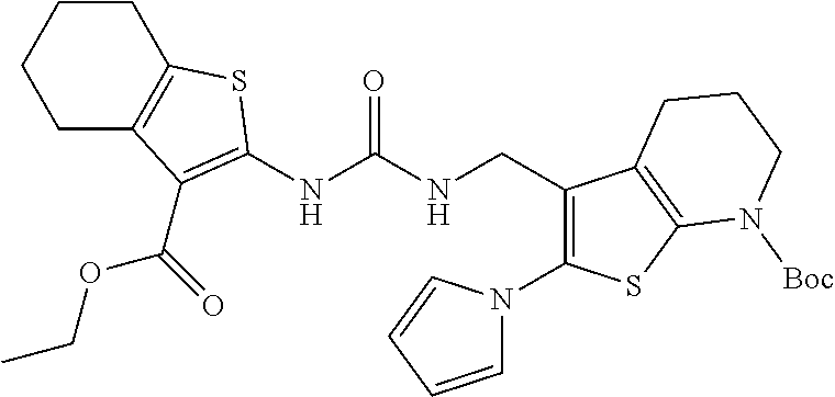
C1C2=C(CCC1)SC(NC(NCC1=C(N3C=CC=C3)SC3=C1CCCN3[Boc])=O)=C2C(OCC)=O
